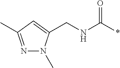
N(CC1=CC(C)=NN1C)C(*)=O
